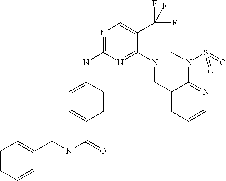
C1=CC(NC2=NC=C(C(F)(F)F)C(NCC3=CC=CN=C3N(C)S(=O)(C)=O)=N2)=CC=C1C(=O)NCC1=CC=CC=C1
